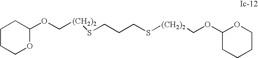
C([(CH2)2]SCCCS[(CH2)2]COC1CCCCO1)OC1CCCCO1
